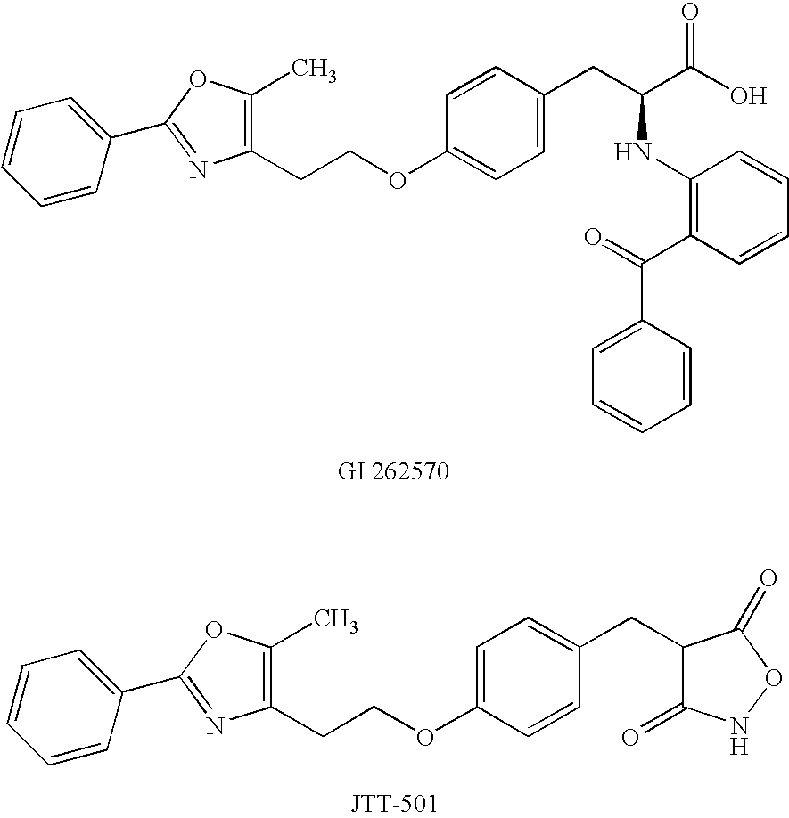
C1=CC=CC(C2=NC(CCOC3=CC=C(CC(C(O)=O)NC4=C(C(=O)C5=CC=CC=C5)C=CC=C4)C=C3)=C(C)O2)=C1.C1=CC=CC(C2=NC(CCOC3=CC=C(CC4C(=O)NOC4=O)C=C3)=C(C)O2)=C1
